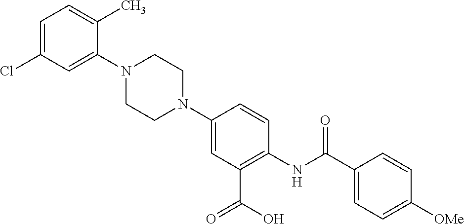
N1(C2=CC(C(O)=O)=C(NC(C3=CC=C([OMe])C=C3)=O)C=C2)CCN(C2=CC(Cl)=CC=C2C)CC1
